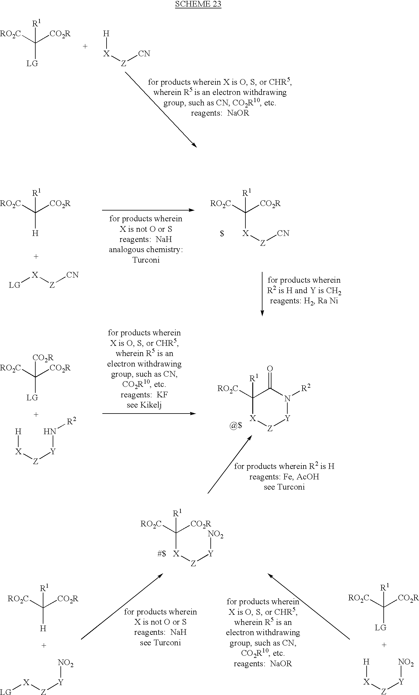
[RO2C]C([LG])([CO2R])[R1].[X]([Z][CN])[H].[RO2C]C([LG])([CO2R])[CO2R].[H][X][Z][Y]N[R2].[RO2C]C1([R1])[X][Z][Y]N([R2])C1=O.[RO2C]C([H])([CO2R])[R1].[X]([Z][Y][NO2])[LG].[RO2C]C([LG])([CO2R])[R1].[X]([Z][Y][NO2])[H].C([X][Z][Y][NO2])([CO2R])([RO2C])[R1].[RO2C]C([H])([CO2R])[R1].[X]([Z][CN])[LG].[RO2C]C([X][Z][CN])([CO2R])[R1]
